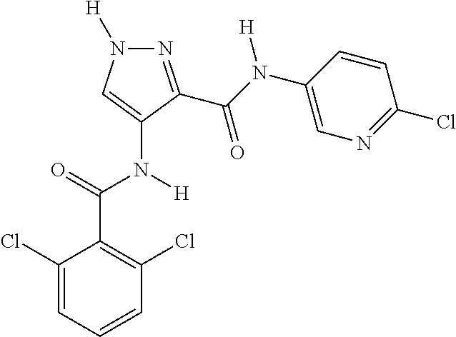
N1=C(C(N(C2=CN=C(Cl)C=C2)[H])=O)C(N(C(C2=C(Cl)C=CC=C2Cl)=O)[H])=CN1[H]
